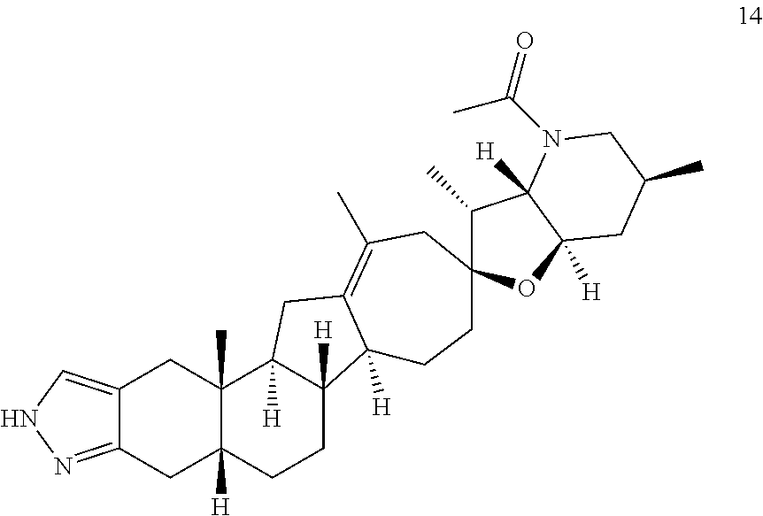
C12=CNN=C1CC1([H])C(C)(C2)C2([H])C([H])(CC1)C1([H])C(=C(C)CC3(CC1)C(C)C1([H])C([H])(O3)CC(C)CN1C(=O)C)C2
